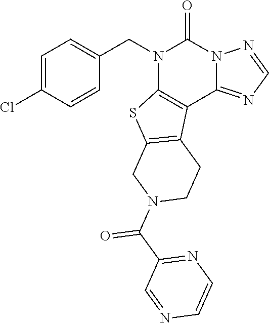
N1(CC2=CC=C(Cl)C=C2)C2=C(C3=NC=NN3C1=O)C1=C(S2)CN(C(C2=NC=CN=C2)=O)CC1
